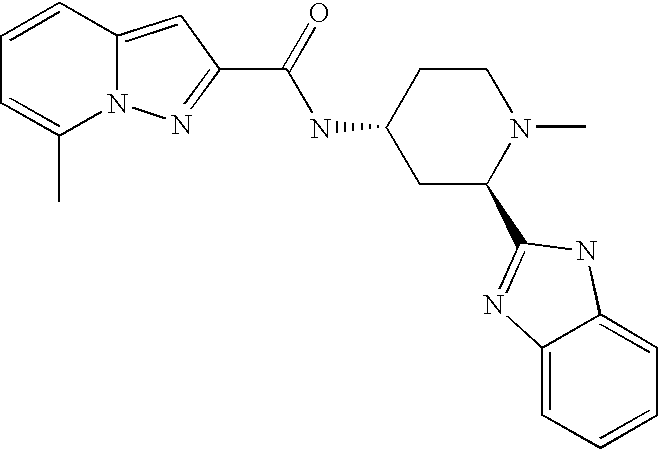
C1(C(NC2CC(C3=NC4=CC=CC=C4N3)N(C)CC2)=O)=NN2C(=C1)C=CC=C2C
